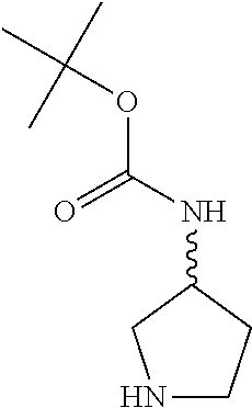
N1CCC(NC(=O)OC(C)(C)C)C1
